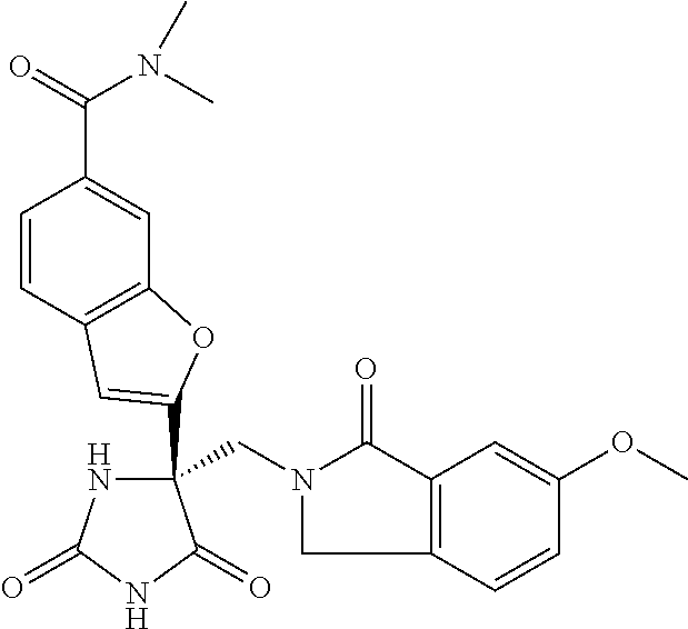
C(C1(C2=CC3=C(C=C(C(=O)N(C)C)C=C3)O2)NC(=O)NC1=O)N1CC2=C(C1=O)C=C(OC)C=C2
